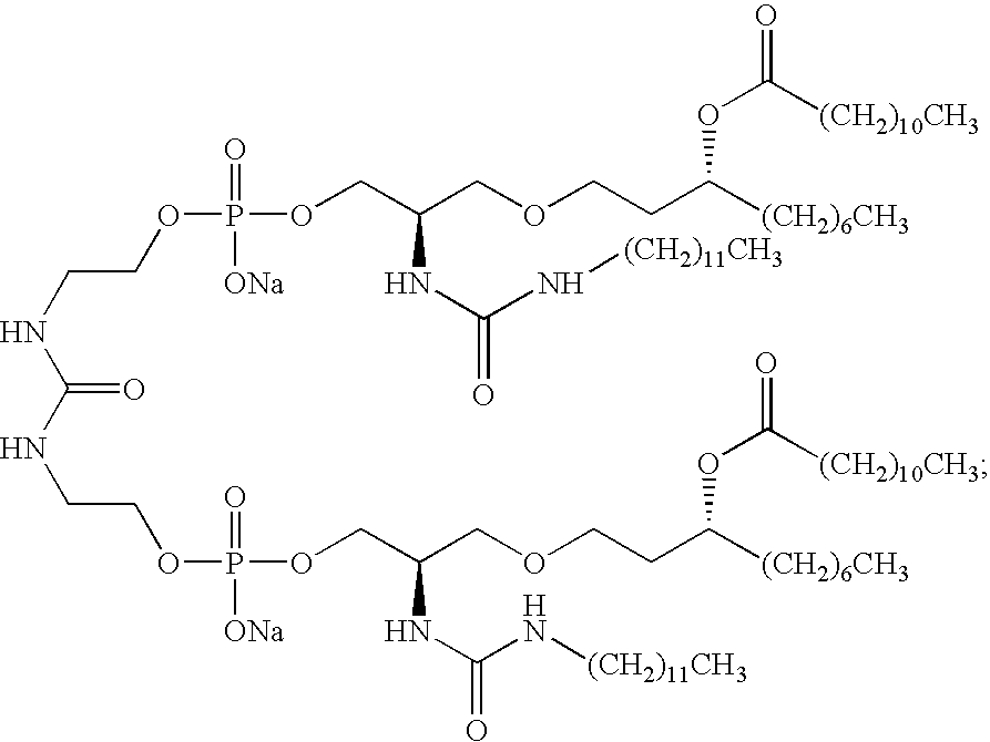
C(CNC(=O)NCCOP(=O)([ONa])OCC(COCCC([(CH2)6CH3])OC([(CH2)10CH3])=O)NC(N[(CH2)11CH3])=O)OP(=O)([ONa])OCC(COCCC([(CH2)6CH3])OC([(CH2)10CH3])=O)NC(N[(CH2)11CH3])=O
